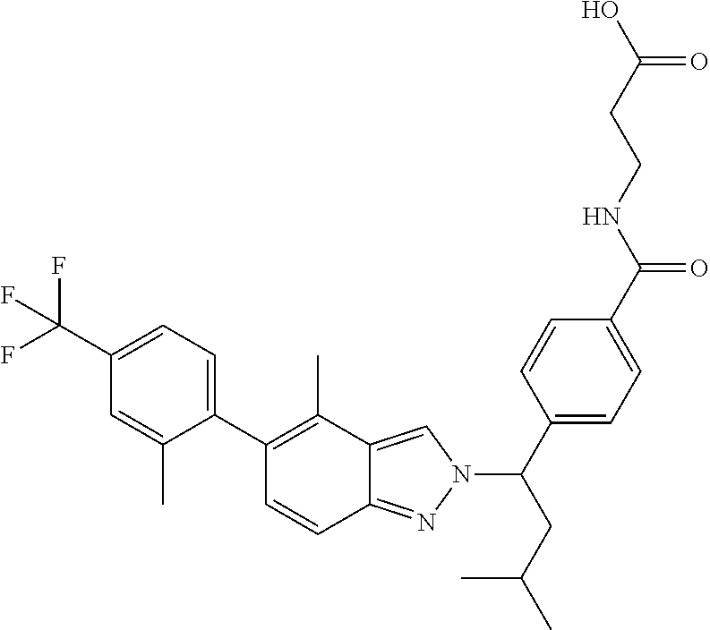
C1(C(F)(F)F)=CC=C(C2=C(C)C3=CN(C(CC(C)C)C4=CC=C(C(NCCC(O)=O)=O)C=C4)N=C3C=C2)C(C)=C1
